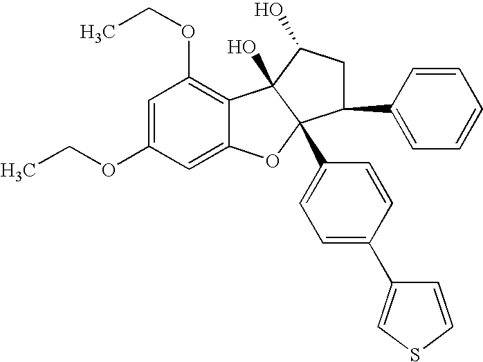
C1=C(OCC)C=C2C(=C1OCC)C1(O)C(C3=CC=C(C4=CSC=C4)C=C3)(O2)C(C2=CC=CC=C2)CC1O
